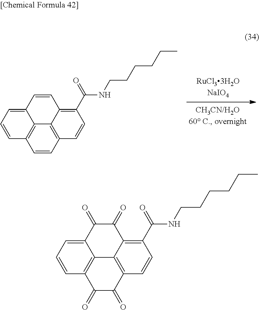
C1=CC=C2C3=C1C=CC1=C3C(=C(C(NCCCCCC)=O)C=C1)C=C2.C1=CC=C2C3=C1C(=O)C(=O)C1=C3C(=C(C(NCCCCCC)=O)C=C1)C(=O)C2=O
